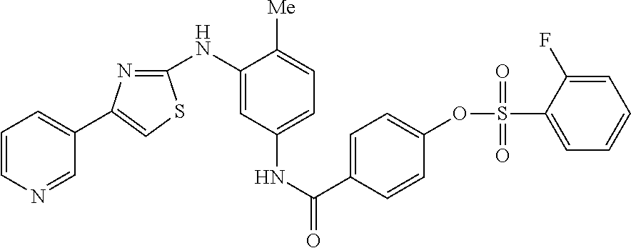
C1=CN=CC(C2=CSC(NC3=CC(NC(C4=CC=C(OS(C5=CC=CC=C5F)(=O)=O)C=C4)=O)=CC=C3[Me])=N2)=C1
